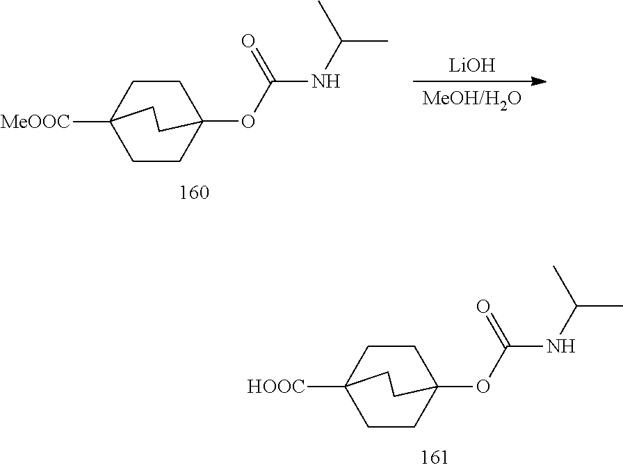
C1CC2(OC(=O)NC(C)C)CCC1([MeOOC])CC2.[LiOH].C1CC2(OC(=O)NC(C)C)CCC1([HOOC])CC2
